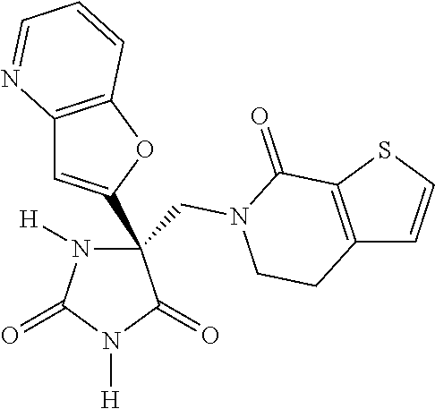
N1([H])C(=O)N([H])C(=O)C1(C1=CC2=C(O1)C=CC=N2)CN1C(=O)C2=C(C=CS2)CC1
